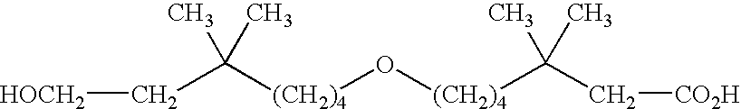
C(C([(CH2)4]O[(CH2)4]C(C[CO2H])(C)C)(C)C)[HOCH2]
